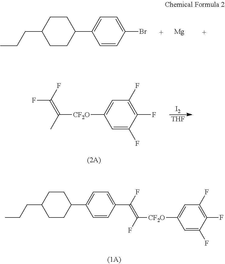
C1C(CCC)CCC(C2=CC=C(C(F)=C([CF2O]C3=CC(F)=C(F)C(F)=C3)F)C=C2)C1.C1C(CCC)CCC(C2=CC=C(Br)C=C2)C1.[Mg].C1=C([CF2O]C(=C(F)F)C)C=C(F)C(F)=C1F.[THF].[I2]
